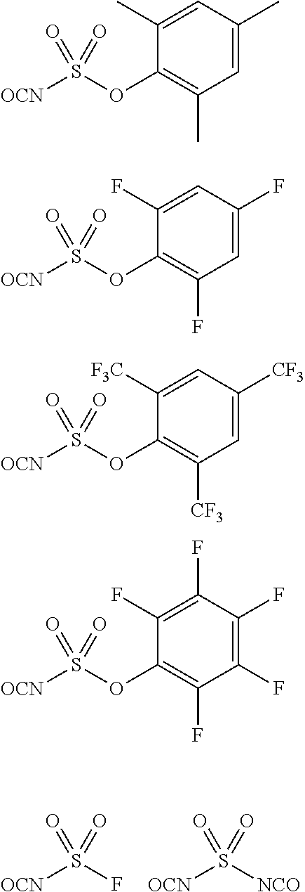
[OCN]S(F)(=O)=O.[OCN]S([NCO])(=O)=O.[OCN]S(OC1=C(C)C=C(C)C=C1C)(=O)=O.[OCN]S(OC1=C(F)C=C(F)C=C1F)(=O)=O.[OCN]S(OC1=C([CF3])C=C([CF3])C=C1[F3C])(=O)=O.[OCN]S(OC1=C(F)C(F)=C(F)C(F)=C1F)(=O)=O
